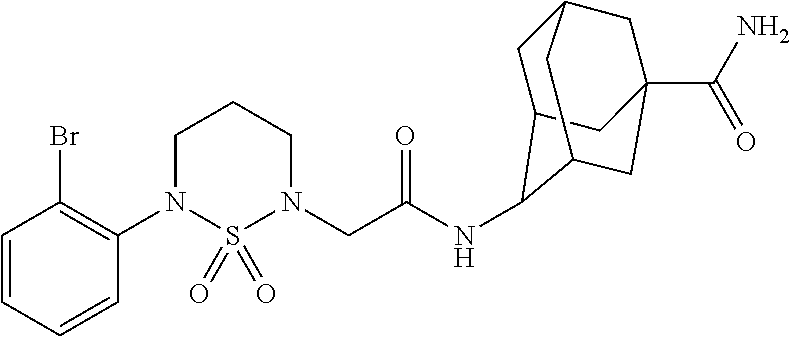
C1=CC=CC(N2S(=O)(=O)N(CC(NC3C4CC5CC(C(N)=O)(CC3C5)C4)=O)CCC2)=C1Br
